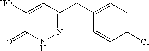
C1(Cl)=CC=C(CC2=NNC(=O)C(O)=C2)C=C1
